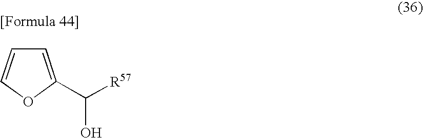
C1=C(C([R57])O)OC=C1
